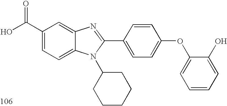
OC(C1=CC=C2C(=C1)N=C(C1=CC=C(OC3=CC=CC=C3O)C=C1)N2C1CCCCC1)=O
